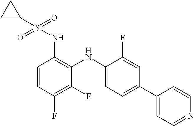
C1(NS(=O)(=O)C2CC2)=C(NC2=CC=C(C3=CC=NC=C3)C=C2F)C(F)=C(F)C=C1
